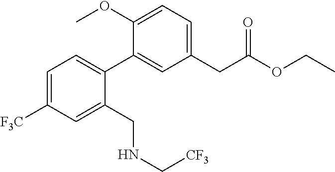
C1(CC(OCC)=O)=CC=C(OC)C(C2=CC=C([F3C])C=C2CNC[CF3])=C1
